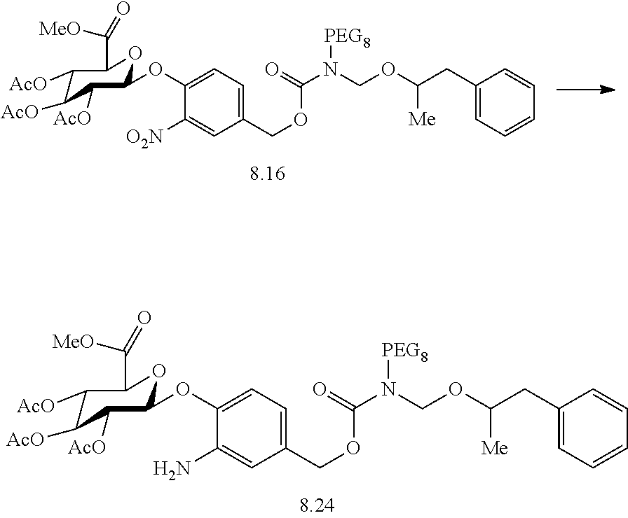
C1(COC(N(COC(CC2=CC=CC=C2)[Me])[PEG8])=O)=CC=C(OC2C([AcO])C([AcO])C([AcO])C(C([MeO])=O)O2)C([O2N])=C1.C1(COC(N(COC(CC2=CC=CC=C2)[Me])[PEG8])=O)=CC=C(OC2C([AcO])C([AcO])C([AcO])C(C([MeO])=O)O2)C(N)=C1
